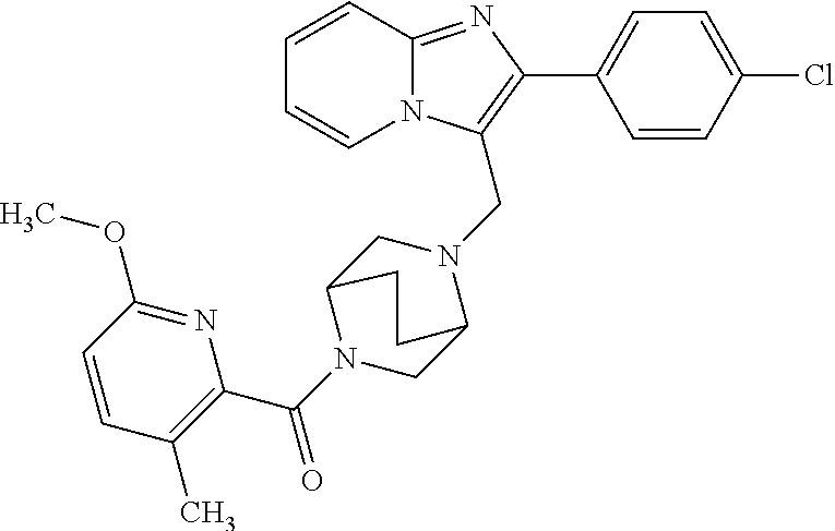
C1=CC2=NC(C3=CC=C(Cl)C=C3)=C(CN3CC4N(C(C5=C(C)C=CC(OC)=N5)=O)CC3CC4)N2C=C1
